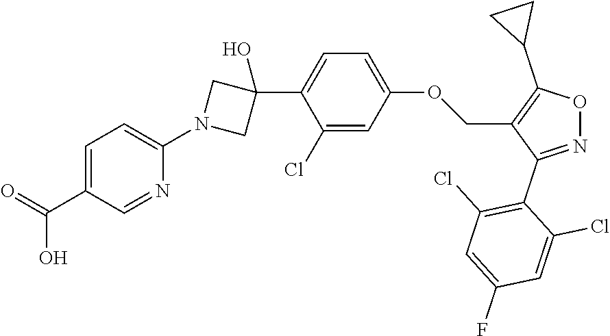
C1=C(C(=O)O)C=NC(N2CC(C3=CC=C(OCC4=C(C5CC5)ON=C4C4=C(Cl)C=C(F)C=C4Cl)C=C3Cl)(O)C2)=C1
